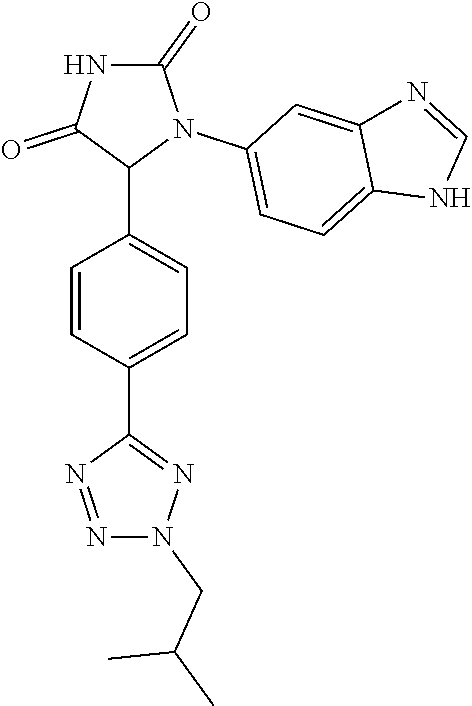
C1=CC(C2=NN(CC(C)C)N=N2)=CC=C1C1N(C2=CC=C3C(=C2)N=CN3)C(=O)NC1=O
